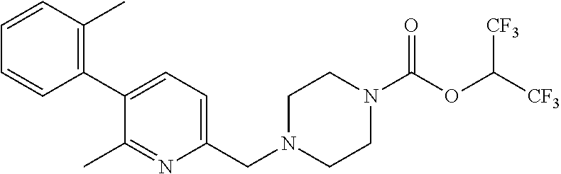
C1(C2=C(C)C=CC=C2)=CC=C(CN2CCN(C(OC([CF3])[CF3])=O)CC2)N=C1C
